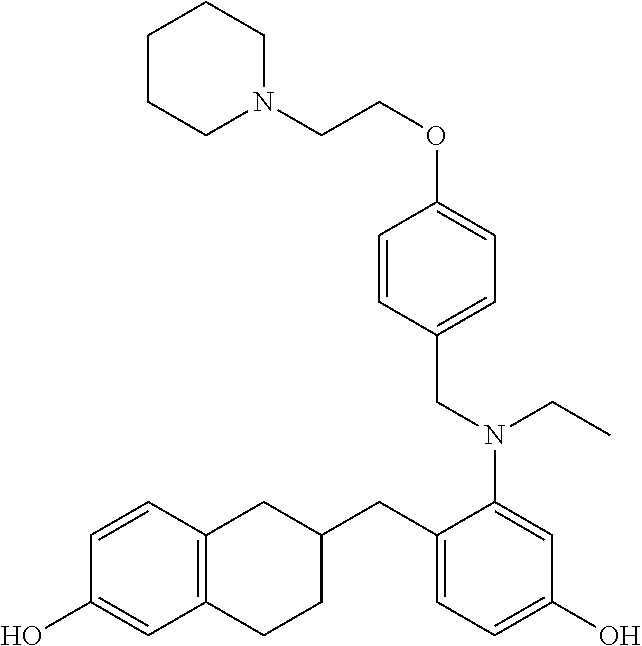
C1CCN(CCOC2=CC=C(CN(C3=CC(O)=CC=C3CC3CC4=C(CC3)C=C(O)C=C4)CC)C=C2)CC1
